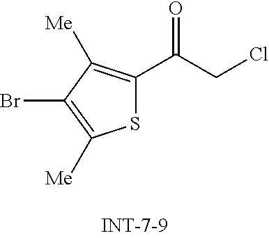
S1C(C(CCl)=O)=C([Me])C(Br)=C1[Me]
